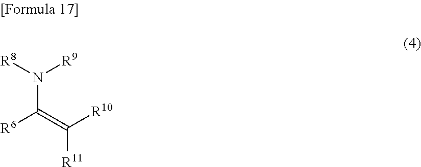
[R6]C(=C([R10])[R11])N([R8])[R9]
